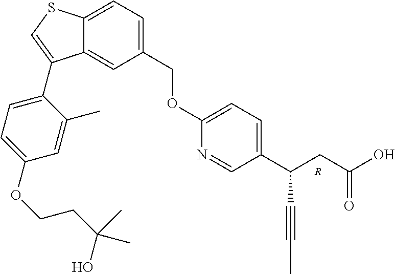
[R].C12=CC(COC3=CC=C(C(CC(O)=O)C#CC)C=N3)=CC=C1SC=C2C1=CC=C(OCCC(C)(O)C)C=C1C
